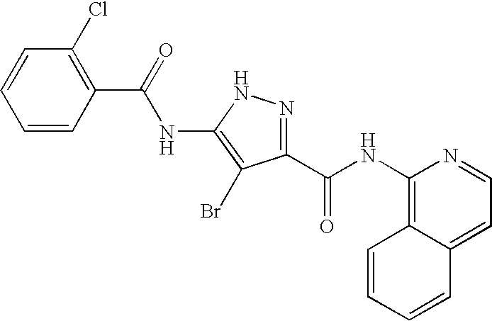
C1=CC(C(=O)NC2=C(Br)C(C(NC3=C4C(=CC=N3)C=CC=C4)=O)=NN2)=C(Cl)C=C1
